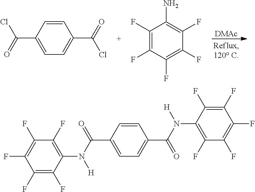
C1(C(=O)Cl)=CC=C(C(=O)Cl)C=C1.C1(F)=C(F)C(N)=C(F)C(F)=C1F.[DMAc].C1(F)=C(F)C(N(C(=O)C2=CC=C(C(N([H])C3=C(F)C(F)=C(F)C(F)=C3F)=O)C=C2)[H])=C(F)C(F)=C1F
